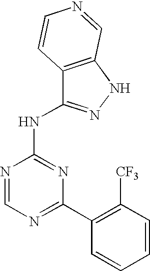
N1=C(C2=C([CF3])C=CC=C2)N=C(NC2=NNC3=C2C=CN=C3)N=C1
